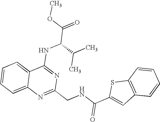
C12=CC=CC=C1N=C(CNC(C1=CC3=C(S1)C=CC=C3)=O)N=C2NC(C(=O)OC)C(C)C
